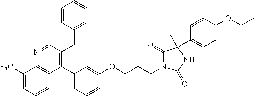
N1=CC(CC2=CC=CC=C2)=C(C2=CC=CC(OCCCN3C(=O)C(C4=CC=C(OC(C)C)C=C4)(C)NC3=O)=C2)C2=C1C([F3C])=CC=C2
